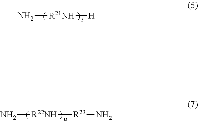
N[R21NH][H].N[R22NH][R23]N
